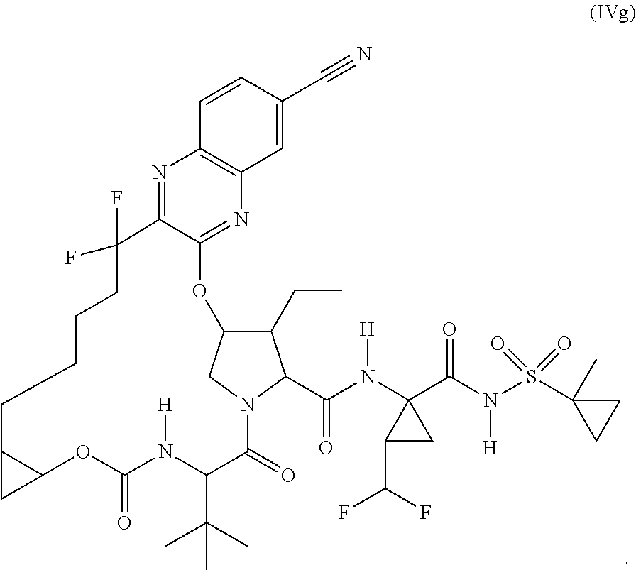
C1(CC)C2CN(C1C(=O)N(C1(C(N(S(=O)(=O)C3(C)CC3)[H])=O)C(C(F)F)C1)[H])C(=O)C(C(C)(C)C)N([H])C(=O)OC1C(C1)CCCCC(F)(F)C1=NC3=C(N=C1O2)C=C(C#N)C=C3
